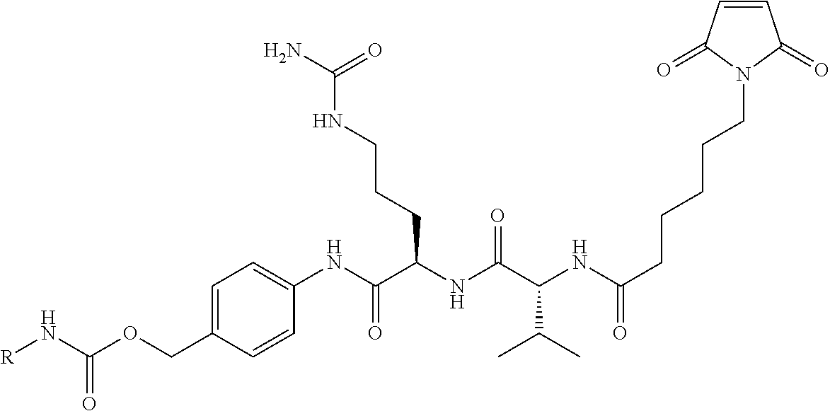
[R]NC(OCC1=CC=C(NC(C(NC(C(NC(CCCCCN2C(=O)C=CC2=O)=O)C(C)C)=O)CCCNC(N)=O)=O)C=C1)=O
